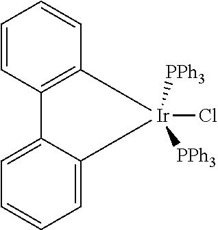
C1=C2C(=CC=C1)[Ir](Cl)([PPh3])([PPh3])C1=C2C=CC=C1
